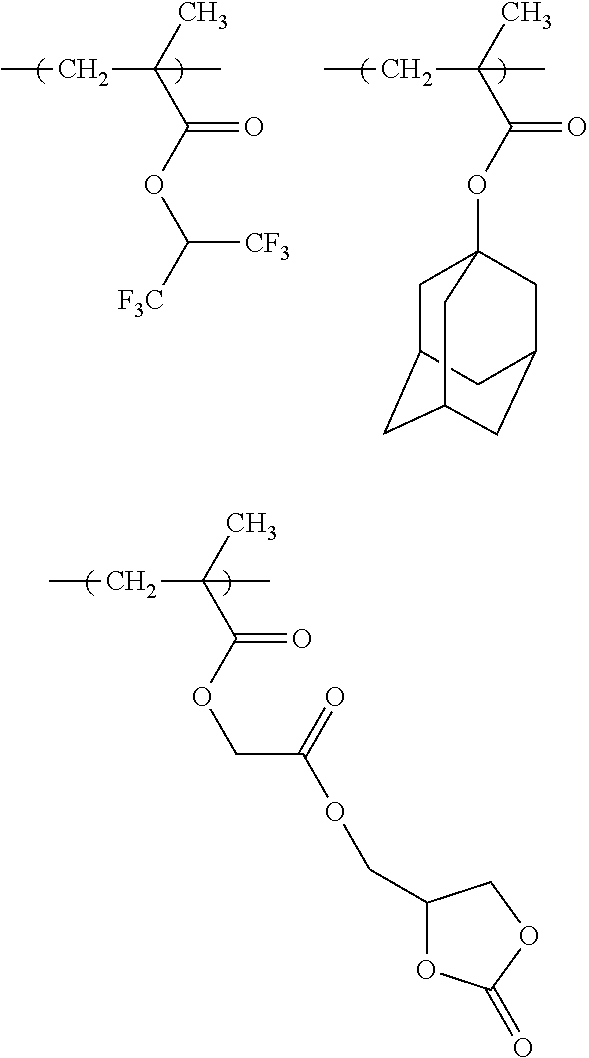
CCC(C(OC([F3C])[CF3])=O)(C)C.CCC(C(OC12CC3CC(CC(C1)C3)C2)=O)(C)C.CCC(C(OCC(OCC1OC(=O)OC1)=O)=O)(C)C
